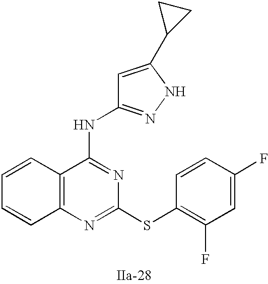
C12=C(N=C(SC3=C(F)C=C(F)C=C3)N=C1NC1=NNC(C3CC3)=C1)C=CC=C2
